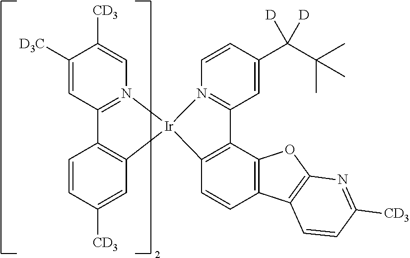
C1([CD3])=CC2=N(C=C1[CD3])[Ir]1(C3=C2C=CC([CD3])=C3)C2=C(C3=C(C=C2)C2=C(O3)N=C([CD3])C=C2)C2=N1C=CC(C([D])(C(C)(C)C)[D])=C2
